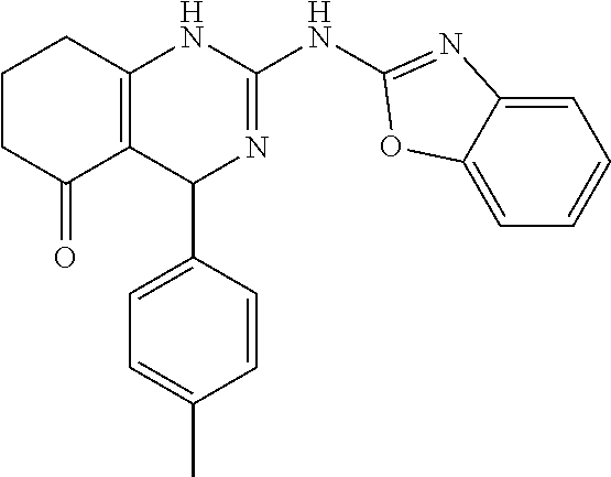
C1CC(=O)C2=C(C1)NC(NC1=NC3=CC=CC=C3O1)=NC2C1=CC=C(C)C=C1
